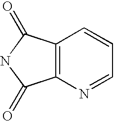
C12=C(C(=O)NC1=O)C=CC=N2
